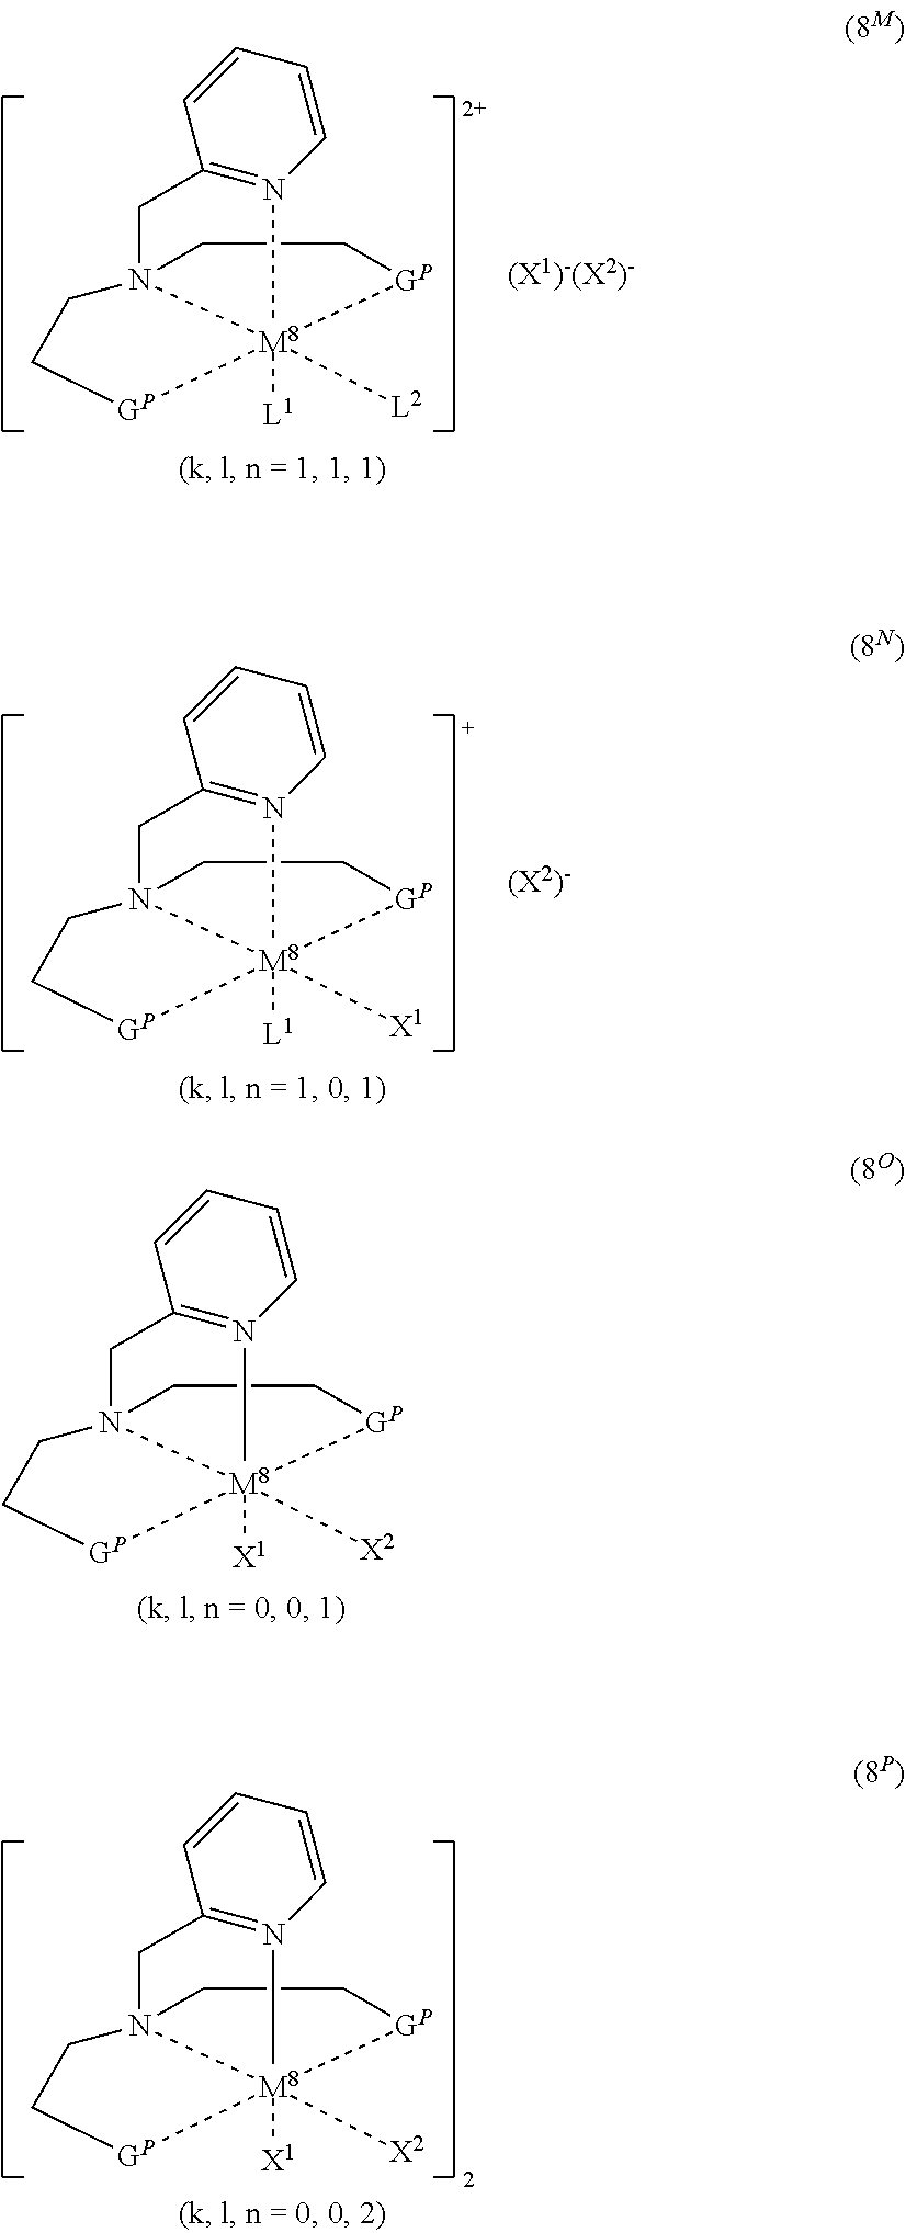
N12=C(CN34CC[GP][M8]13([L2])([L1])[GP]CC4)C=CC=C2.N12=C(CN34CC[GP][M8]13([X1])([L1])[GP]CC4)C=CC=C2.N12=C(CN34CC[GP][M8]13([X2])([X1])[GP]CC4)C=CC=C2.N12=C(CN34CC[GP][M8]13([X2])([X1])[GP]CC4)C=CC=C2
